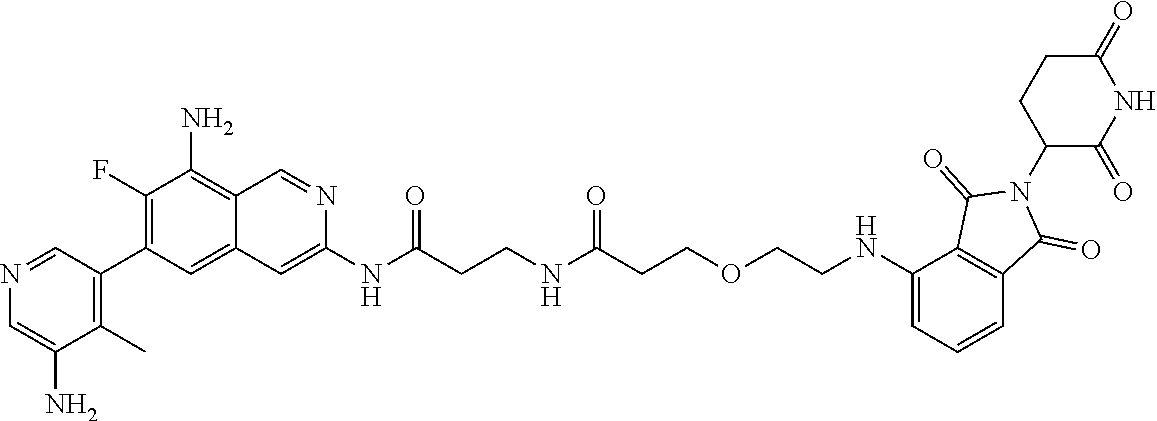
N(C(CCNC(CCOCCNC1=CC=CC2=C1C(=O)N(C1CCC(=O)NC1=O)C2=O)=O)=O)C1=CC2=CC(C3=C(C)C(N)=CN=C3)=C(F)C(N)=C2C=N1
